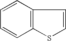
C12=C(SC=C1)C=CC=C2
